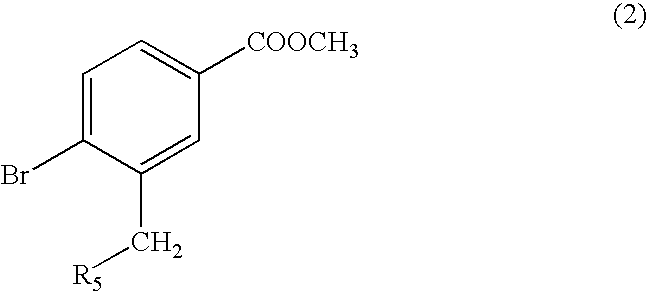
C1=C(Br)C(C[R5])=CC([COOCH3])=C1
